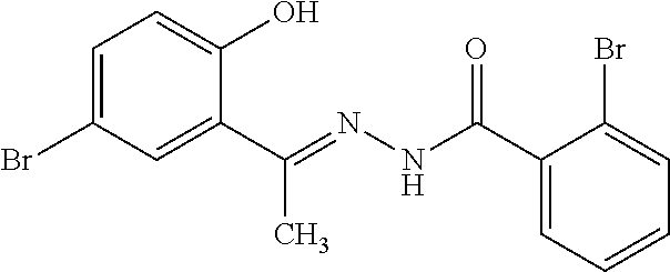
C1=C(Br)C=C(C(=NNC(C2=CC=CC=C2Br)=O)C)C(O)=C1
